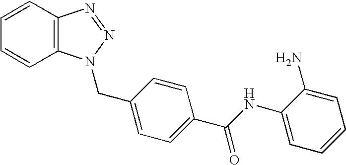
C1=CC2=C(C=C1)N=NN2CC1=CC=C(C(NC2=CC=CC=C2N)=O)C=C1
